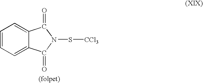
C1=CC=C2C(=C1)C(=O)N(S[CCl3])C2=O
